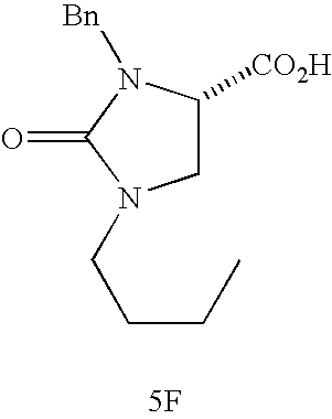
C1([CO2H])CN(CCCC)C(=O)N1[Bn].[5F]
